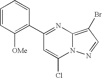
C1=CC([OMe])=C(C2=NC3=C(Br)C=NN3C(Cl)=C2)C=C1
